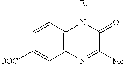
C1=CC2=C(C=C1[OOC])N=C([Me])C(=O)N2[Et]
